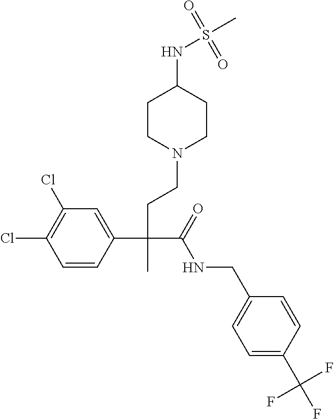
C1=CC(C(CCN2CCC(NS(C)(=O)=O)CC2)(C(=O)NCC2=CC=C(C(F)(F)F)C=C2)C)=CC(Cl)=C1Cl
